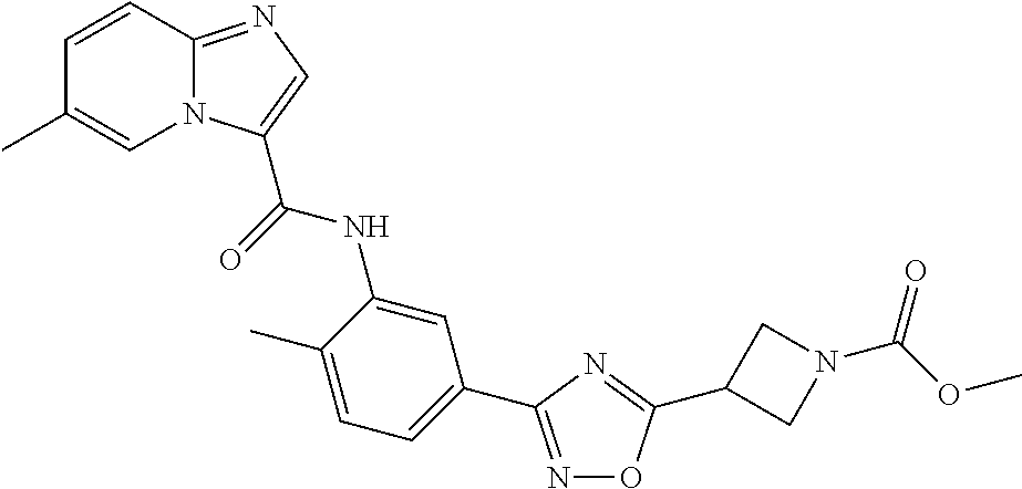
N1=C(C2=CC=C(C)C(NC(=O)C3=CN=C4N3C=C(C)C=C4)=C2)N=C(C2CN(C(=O)OC)C2)O1
